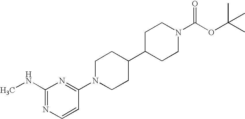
C1(NC)=NC=CC(N2CCC(C3CCN(C(OC(C)(C)C)=O)CC3)CC2)=N1
